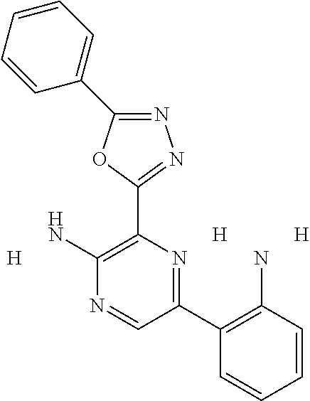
N1=C(C2=CC=CC=C2)OC(C2=C(N)N=CC(C3=C(N)C=CC=C3)=N2)=N1.[H].[H].[H]
